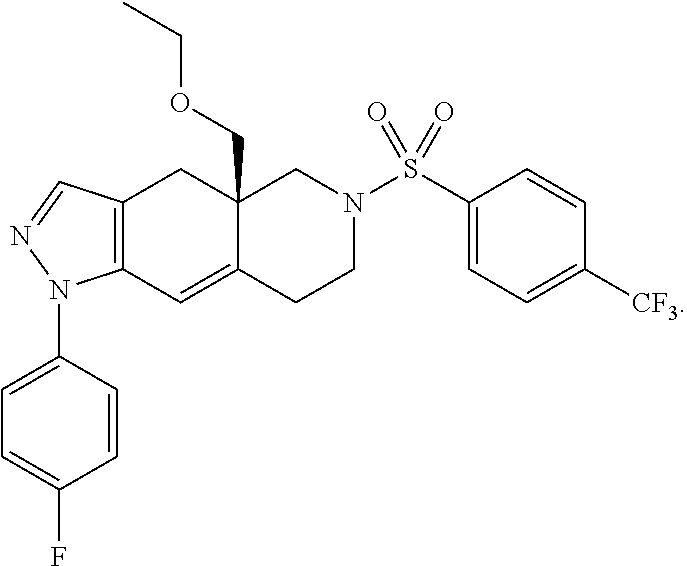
O(CC12C(=CC3=C(C1)C=NN3C1=CC=C(F)C=C1)CCN(S(C1=CC=C([CF3])C=C1)(=O)=O)C2)CC
